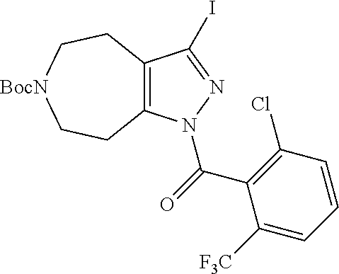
C12=C(C(I)=NN1C(=O)C1=C(Cl)C=CC=C1[F3C])CC[BocN]CC2
